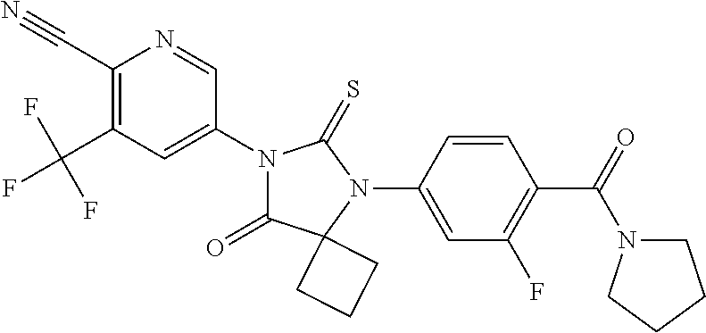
C1(C#N)=C(C(F)(F)F)C=C(N2C(=O)C3(N(C4=CC(F)=C(C(N5CCCC5)=O)C=C4)C2=S)CCC3)C=N1
